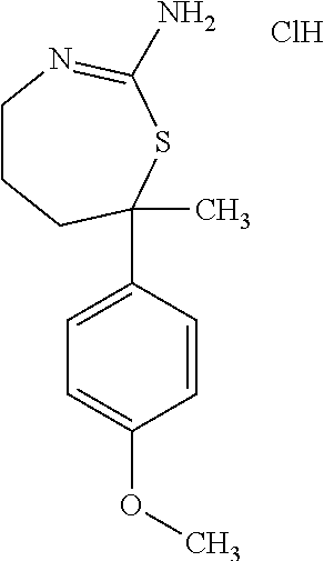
C1CCC(C2=CC=C(OC)C=C2)(C)SC(N)=N1.Cl
